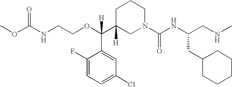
O=C(NCCOC(C1([H])CN(C(NC(CNC)CC2CCCCC2)=O)CCC1)(C1=CC(Cl)=CC=C1F)[H])OC
